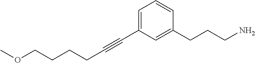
C1=CC(CCCN)=CC(C#CCCCCOC)=C1
